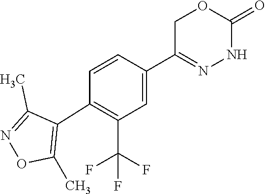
C1(C2=C(C)ON=C2C)=C(C(F)(F)F)C=C(C2=NNC(=O)OC2)C=C1
